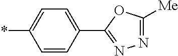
C1(*)=CC=C(C2=NN=C([Me])O2)C=C1
